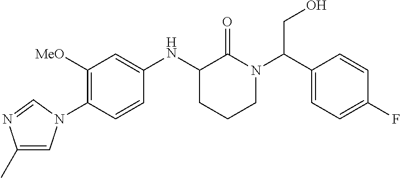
C1([MeO])=C(N2C=C(C)N=C2)C=CC(NC2CCCN(C(C3=CC=C(F)C=C3)CO)C2=O)=C1
